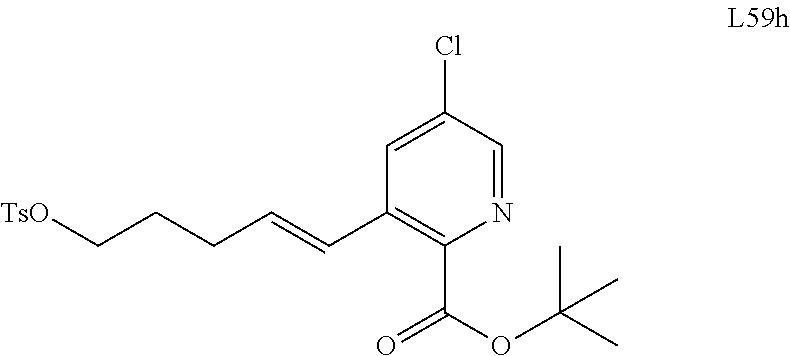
C1(C=CCCC[TsO])=C(C(OC(C)(C)C)=O)N=CC(Cl)=C1
